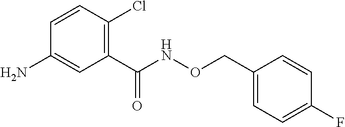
C1(N)=CC(C(NOCC2=CC=C(F)C=C2)=O)=C(Cl)C=C1
